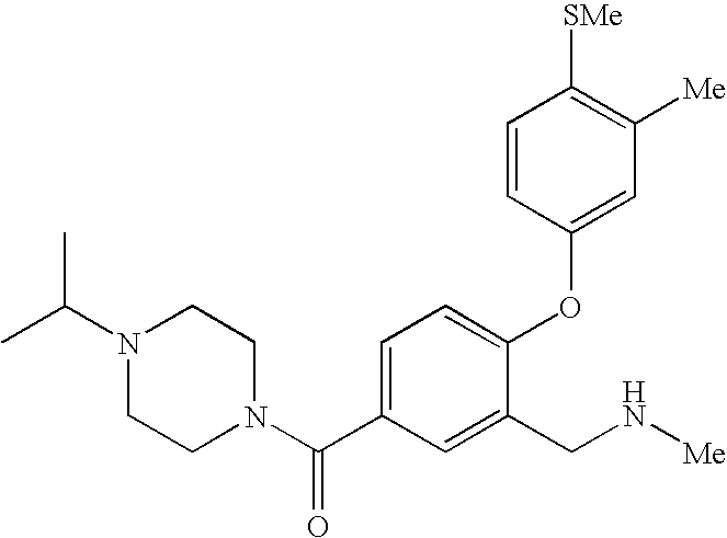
C1=C(C(N2CCN(C(C)C)CC2)=O)C=C(CN[Me])C(OC2=CC([Me])=C([SMe])C=C2)=C1
